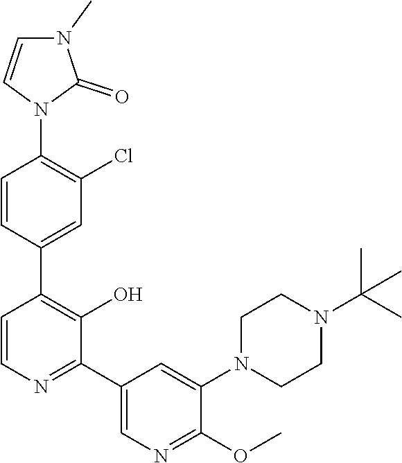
C1=CC(C2=C(O)C(C3=CN=C(OC)C(N4CCN(C(C)(C)C)CC4)=C3)=NC=C2)=CC(Cl)=C1N1C(=O)N(C)C=C1
